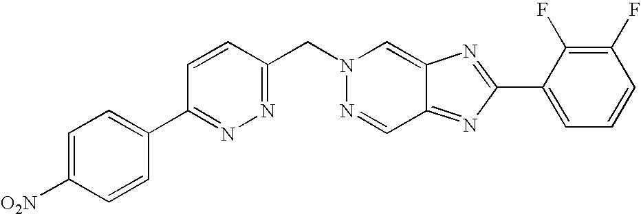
C1=CC(CN2N=CC3=NC(C4=CC=CC(F)=C4F)=NC3=C2)=NN=C1C1=CC=C([NO2])C=C1
